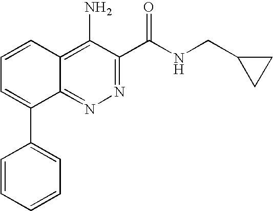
C1=CC=CC(C2=CC=CC3=C(N)C(C(NCC4CC4)=O)=NN=C23)=C1
